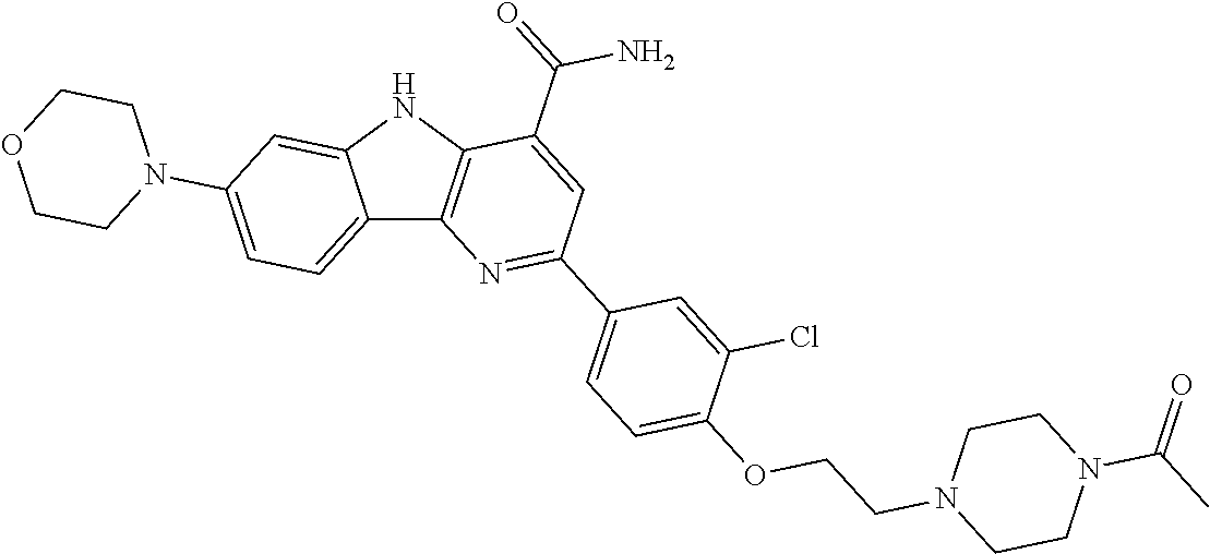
C12=CC=C(N3CCOCC3)C=C1NC1=C2N=C(C2=CC=C(OCCN3CCN(C(C)=O)CC3)C(Cl)=C2)C=C1C(=O)N
